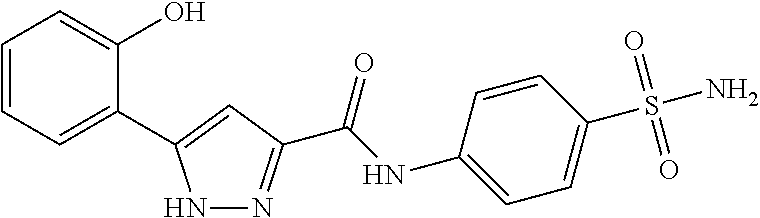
C1=CC=C(C2=CC(C(NC3=CC=C(S(N)(=O)=O)C=C3)=O)=NN2)C(O)=C1
